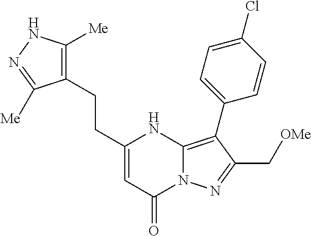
C1(CCC2=CC(=O)N3C(=C(C4=CC=C(Cl)C=C4)C(C[OMe])=N3)N2)=C([Me])NN=C1[Me]
